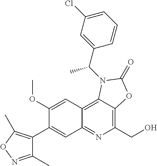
C1(C2=CC3=NC(CO)=C4C(=C3C=C2OC)N(C(C2=CC(Cl)=CC=C2)C)C(=O)O4)=C(C)ON=C1C
